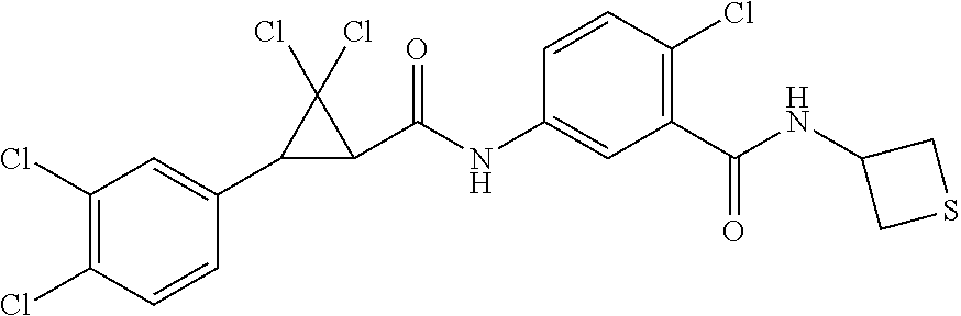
C1(Cl)=C(Cl)C=CC(C2C(C(NC3=CC(C(NC4CSC4)=O)=C(Cl)C=C3)=O)C2(Cl)Cl)=C1
